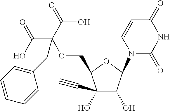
C1(C#C)(O)C(O)C(N2C(=O)NC(=O)C=C2)OC1COC(C(=O)O)(C(=O)O)CC1=CC=CC=C1
